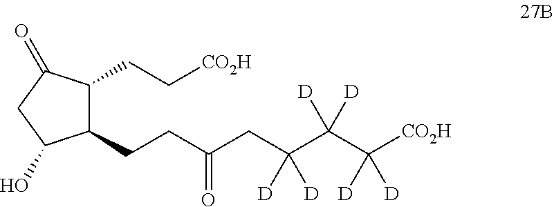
C(CC(C(C([CO2H])([D])[D])([D])[D])([D])[D])(CCC1C(CC[CO2H])C(=O)CC1O)=O
